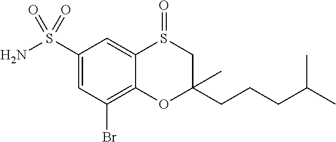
C1(S(N)(=O)=O)=CC(Br)=C2C(=C1)S(=O)CC(CCCC(C)C)(C)O2
